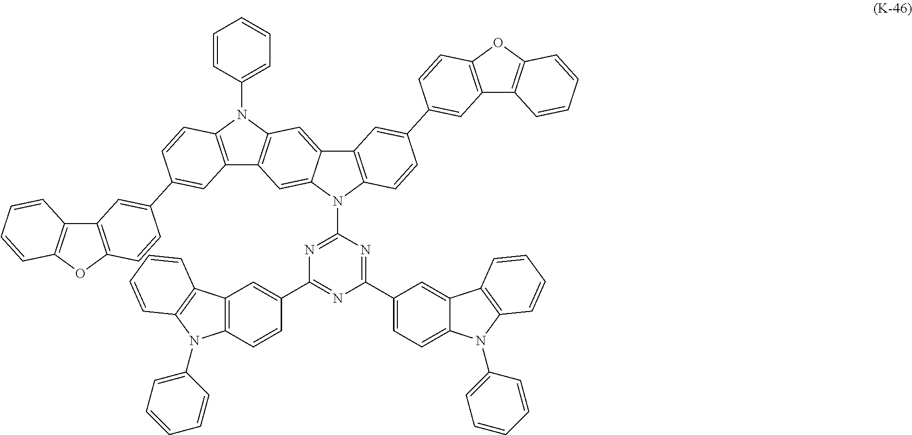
C12=C(N(C3=CC=CC=C3)C3=C1C=C1C(=C3)C3=C(N1C1=NC(C4=CC5=C(C=C4)N(C4=CC=CC=C4)C4=C5C=CC=C4)=NC(C4=CC=C5C(=C4)C4=C(N5C5=CC=CC=C5)C=CC=C4)=N1)C=CC(C1=CC4=C(C=C1)OC1=C4C=CC=C1)=C3)C=CC(C1=CC3=C(C=C1)OC1=C3C=CC=C1)=C2
